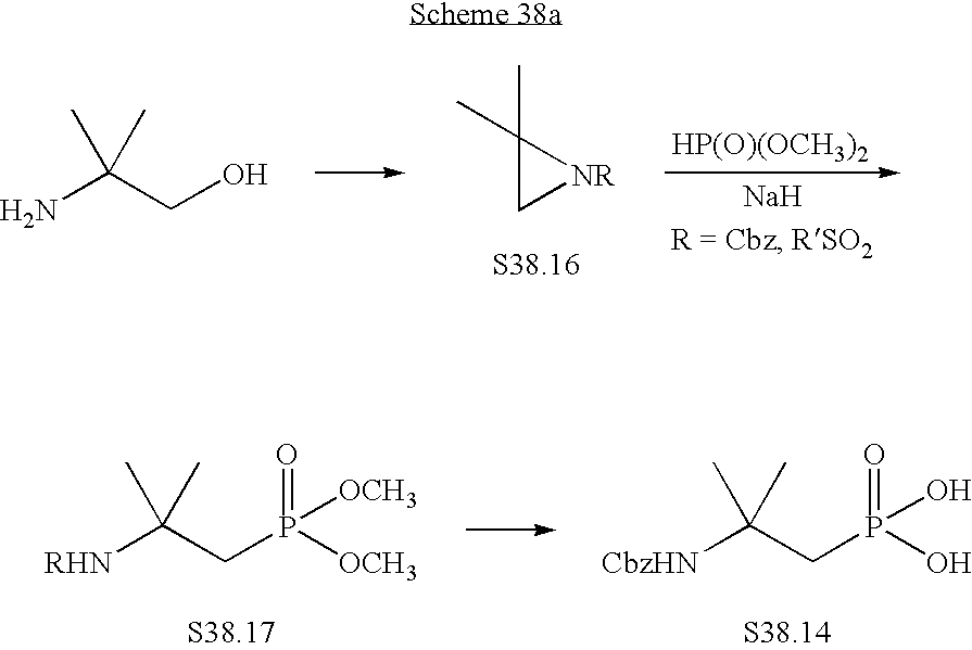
NC(CO)(C)C.C1(C)(C)C[NR]1.[HP(O)(OCH3)2].[Na].[RHN]C(CP([OCH3])(=O)[OCH3])(C)C.[CbzHN]C(CP(O)(=O)O)(C)C
